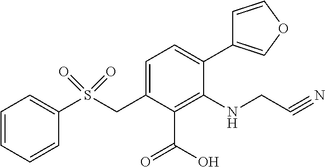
C1(C2=CC=C(CS(C3=CC=CC=C3)(=O)=O)C(C(O)=O)=C2NCC#N)=COC=C1
